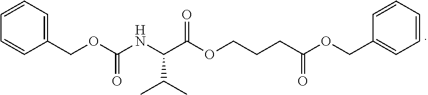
C(OC(NC(C(OCCCC(=O)OCC1=CC=CC=C1)=O)C(C)C)=O)C1=CC=CC=C1
